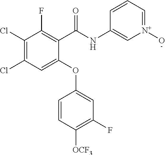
C1(C(NC2=C[N+](O)=CC=C2)=O)=C(F)C(Cl)=C(Cl)C=C1OC1=CC(F)=C([OCF3])C=C1
